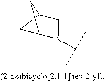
N1(C(C)C)CC2CC1C2
